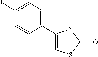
C1(C2=CC=C(I)C=C2)=CSC(=O)N1
